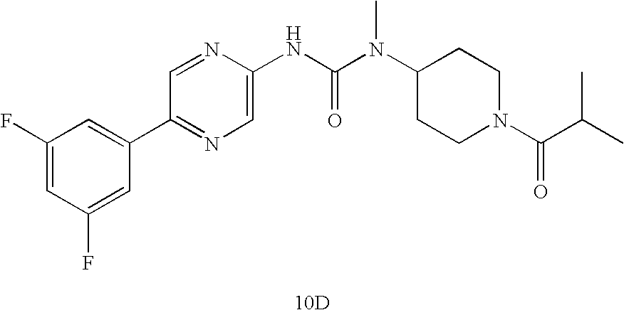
[10D].C1(C2=CC(F)=CC(F)=C2)=NC=C(NC(N(C2CCN(C(=O)C(C)C)CC2)C)=O)N=C1
